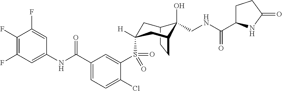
C1(F)=C(F)C=C(NC(C2=CC=C(Cl)C(S(=O)(=O)C3([H])CC4C(O)(CNC(=O)C5CCC(=O)N5)C(CC4)C3)=C2)=O)C=C1F
